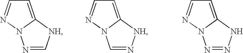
C1=C2N(N=C1)N=C[NH]2.C1=C2N(N=C1)C=N[NH]2.C1=C2N(N=C1)N=NN2
